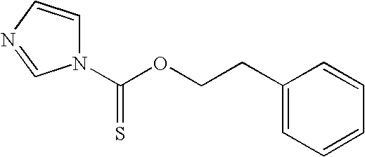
C1=CN=CN1C(OCCC1=CC=CC=C1)=S
